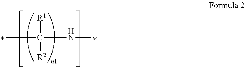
CC(NC)([R1])[R2]
